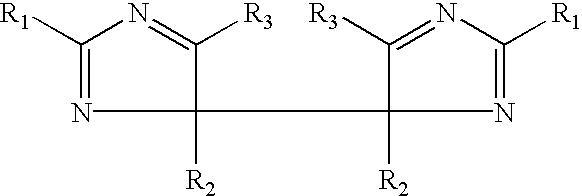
C1([R1])=NC(C2([R2])C([R3])=NC([R1])=N2)([R2])C([R3])=N1
